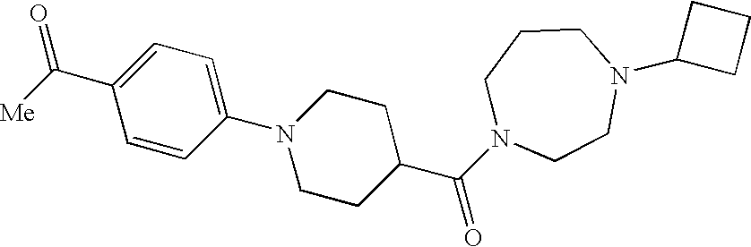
C1=C(C([Me])=O)C=CC(N2CCC(C(=O)N3CCCN(C4CCC4)CC3)CC2)=C1
